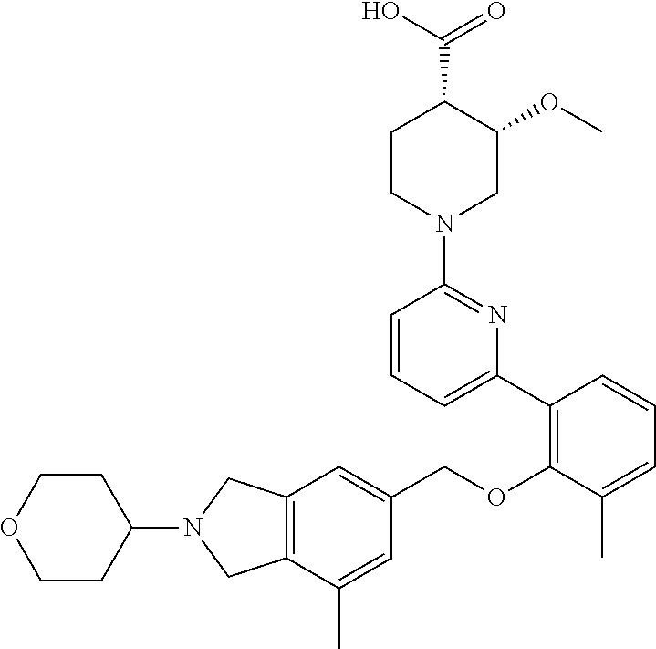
C12=C(C(C)=CC(COC3=C(C4=CC=CC(N5CC(OC)C(C(O)=O)CC5)=N4)C=CC=C3C)=C1)CN(C1CCOCC1)C2
